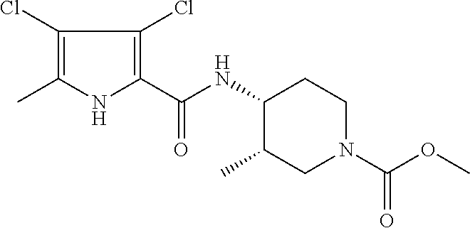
C1(Cl)=C(C)NC(C(NC2C(C)CN(C(OC)=O)CC2)=O)=C1Cl
